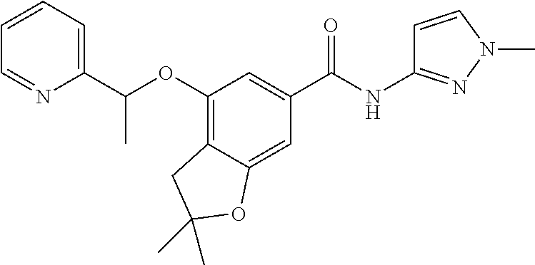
C(C1=CC=CC=N1)(OC1=C2C(=CC(C(=O)NC3=NN(C)C=C3)=C1)OC(C)(C)C2)C
